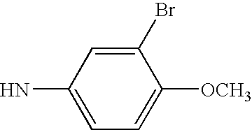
C1(N)=CC=C([OCH3])C(Br)=C1
